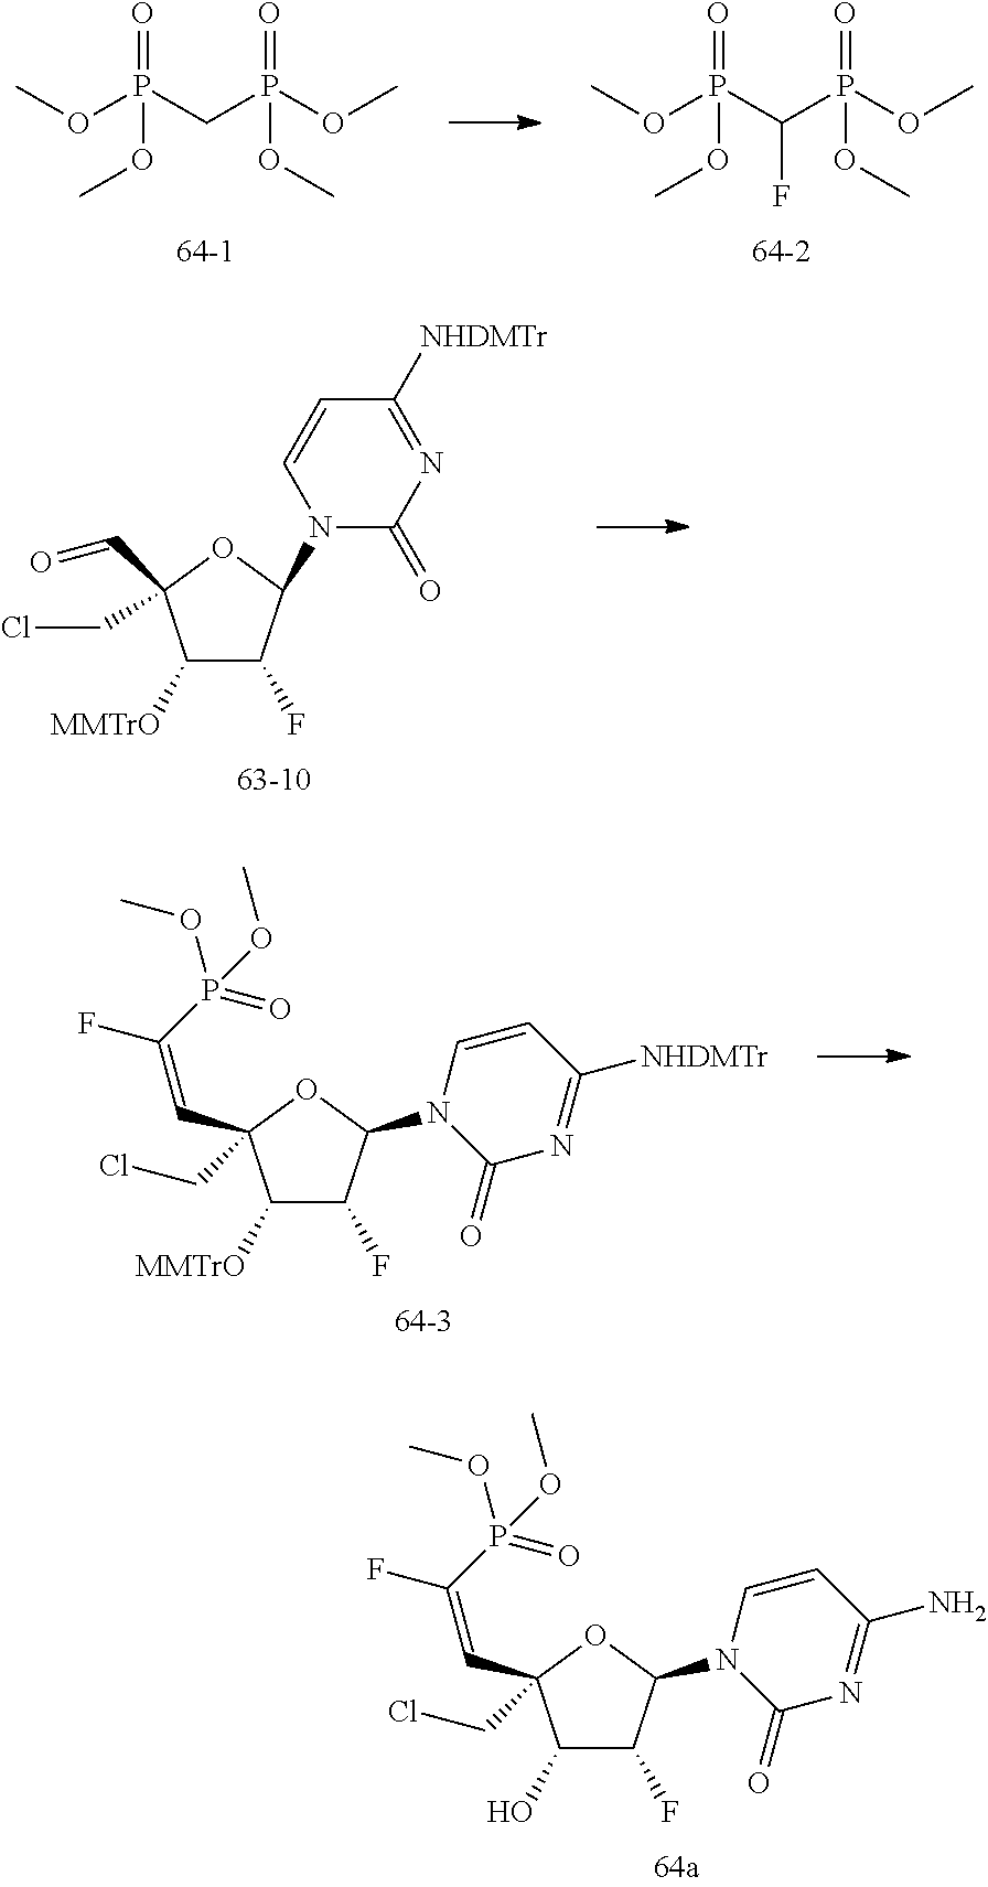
COP(C(P(OC)(=O)OC)F)(=O)OC.COP(CP(OC)(=O)OC)(=O)OC.C1([MMTrO])C(F)C(N2C(=O)N=C([NHDMTr])C=C2)OC1(C=O)CCl.C1([MMTrO])C(F)C(N2C(=O)N=C([NHDMTr])C=C2)OC1(C=C(F)P(=O)(OC)OC)CCl.C1(O)C(F)C(N2C(=O)N=C(N)C=C2)OC1(C=C(F)P(=O)(OC)OC)CCl
